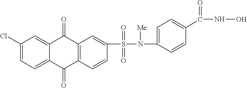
C1(S(=O)(=O)N(C2=CC=C(C(=O)NO)C=C2)[Me])=CC2=C(C=C1)C(=O)C1=CC=C(Cl)C=C1C2=O
